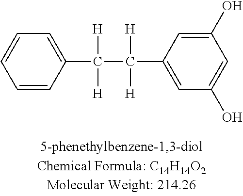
C1=CC(C([H])([H])C([H])([H])C2=CC(O)=CC(O)=C2)=CC=C1
